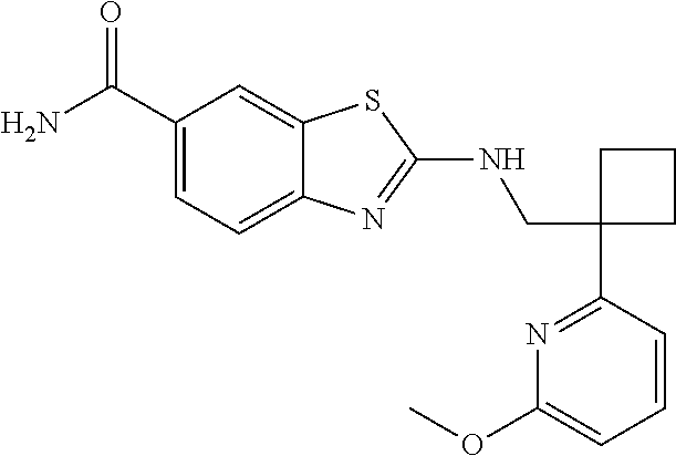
C1(CNC2=NC3=CC=C(C(N)=O)C=C3S2)(C2=NC(OC)=CC=C2)CCC1
